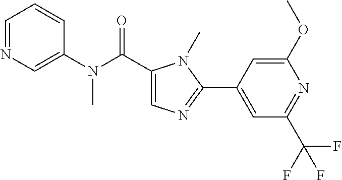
C1=CC=NC=C1N(C(C1=CN=C(C2=CC(C(F)(F)F)=NC(OC)=C2)N1C)=O)C
